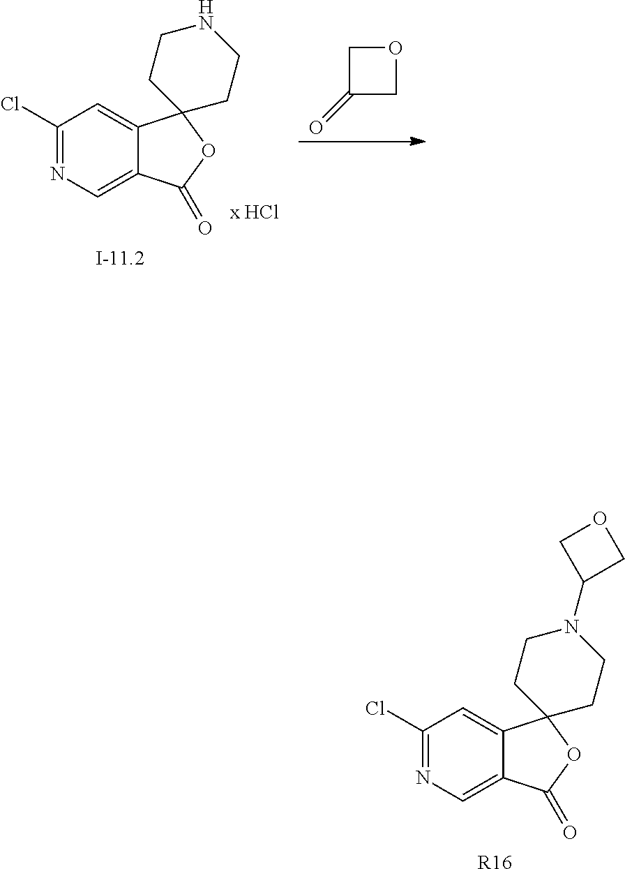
C1(=O)COC1.N1=C(Cl)C=C2C(=C1)C(=O)OC21CCNCC1.[I-11.2].N1=C(Cl)C=C2C(=C1)C(=O)OC21CCN(C2COC2)CC1.[R16]
